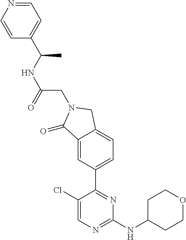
C1(Cl)=CN=C(NC2CCOCC2)N=C1C1=CC=C2C(=C1)C(=O)N(CC(NC(C)C1=CC=NC=C1)=O)C2
